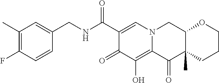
C1(C)=C(F)C=CC(CNC(C2=CN3C(=C(O)C2=O)C(=O)C2(C)C(C3)OCCC2)=O)=C1
